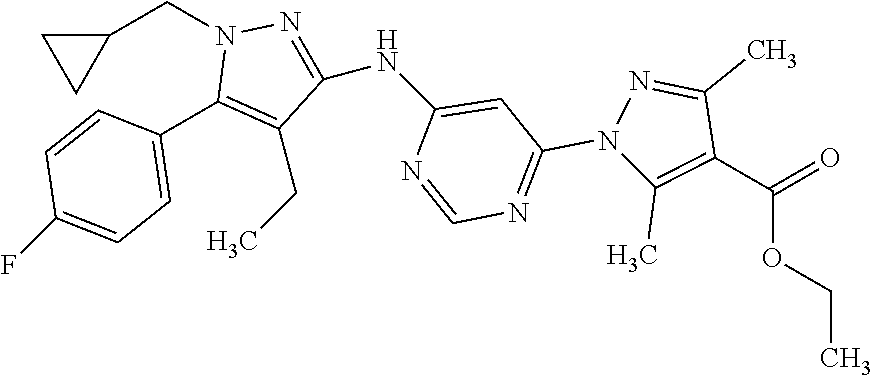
C1=CC(C2=C(CC)C(NC3=CC(N4C(C)=C(C(OCC)=O)C(C)=N4)=NC=N3)=NN2CC2CC2)=CC=C1F
